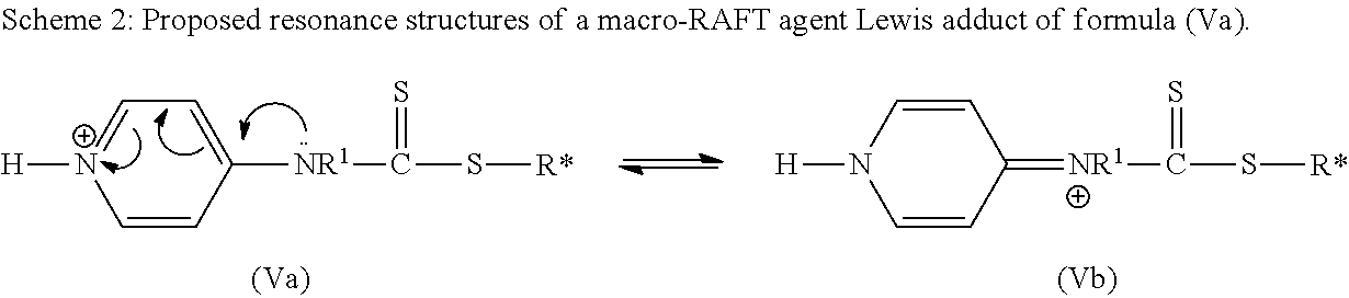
C1=CC([NR1]C(S[R*])=S)=CC=[N+]1[H].C1=CC(=[NR1]C(S[R*])=S)C=CN1[H]
